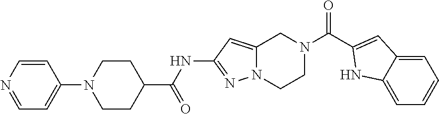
C1=CC(N2CCC(C(NC3=NN4C(=C3)CN(C(C3=CC5=CC=CC=C5N3)=O)CC4)=O)CC2)=CC=N1
